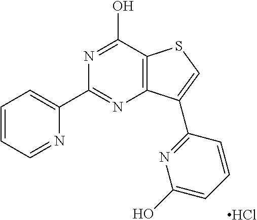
C1(C2=NC3=C(C(O)=N2)SC=C3C2=NC(O)=CC=C2)=CC=CC=N1.Cl
